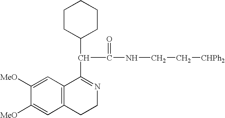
C12=C(C=C([MeO])C([MeO])=C1)C(C(C1CCCCC1)C(NCC[CHPh2])=O)=NCC2
